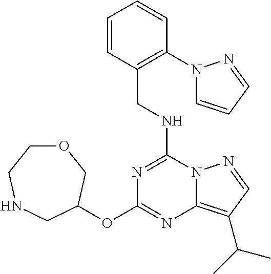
C(NC1=NC(OC2CNCCOC2)=NC2=C(C(C)C)C=NN12)C1=C(N2C=CC=N2)C=CC=C1
